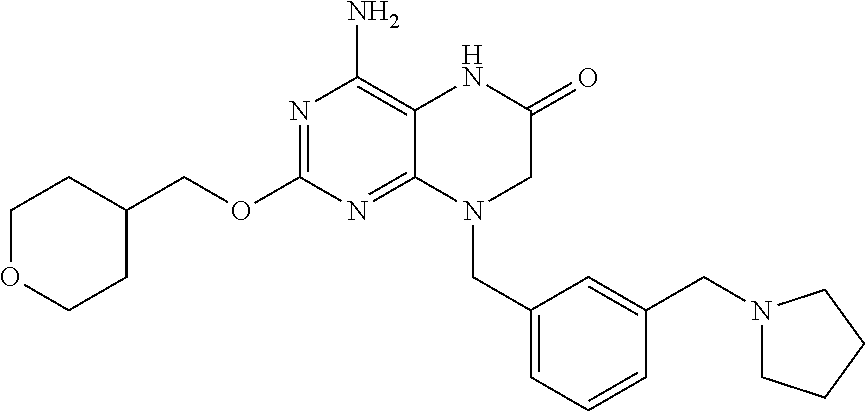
C(OC1=NC(N)=C2C(=N1)N(CC1=CC=CC(CN3CCCC3)=C1)CC(=O)N2)C1CCOCC1
